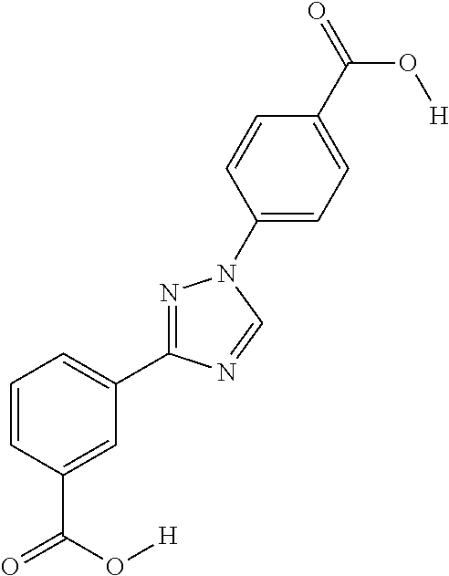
C1=CC=C(C2=NN(C3=CC=C(C(=O)O[H])C=C3)C=N2)C=C1C(O[H])=O
